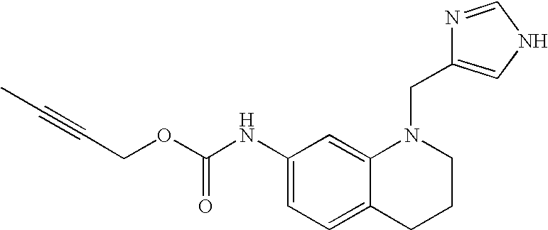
C1(NC(OCC#CC)=O)=CC=C2C(=C1)N(CC1=CNC=N1)CCC2
